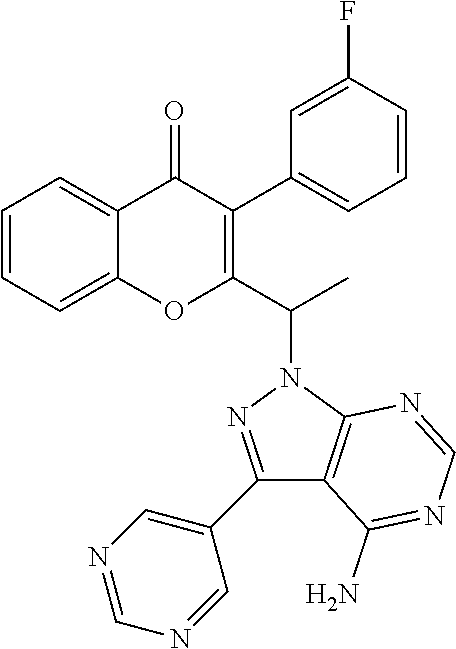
C1=CC=C2C(=C1)OC(C(N1N=C(C3=CN=CN=C3)C3=C1N=CN=C3N)C)=C(C1=CC=CC(F)=C1)C2=O
